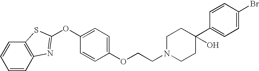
C1=CC2=C(C=C1)SC(OC1=CC=C(OCCN3CCC(C4=CC=C(Br)C=C4)(O)CC3)C=C1)=N2
